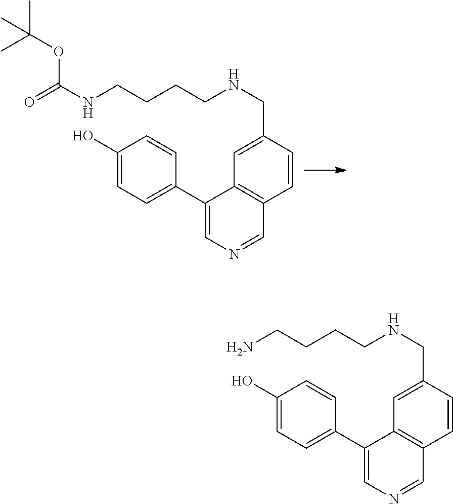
C1(C2=CC=C(O)C=C2)=CN=CC2=C1C=C(CNCCCCNC(=O)OC(C)(C)C)C=C2.C1(C2=CC=C(O)C=C2)=CN=CC2=C1C=C(CNCCCCN)C=C2
